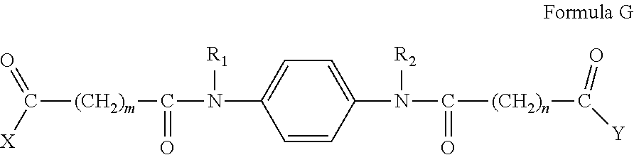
C([(CH2)m]C(N([R1])C1=CC=C(N(C([(CH2)n]C(=O)[Y])=O)[R2])C=C1)=O)([X])=O
